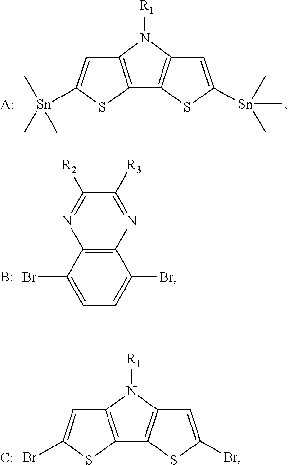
C12=C(SC([Sn](C)(C)C)=C1)C1=C(N2[R1])C=C([Sn](C)(C)C)S1.[A:].B.C12=C(C(Br)=CC=C1Br)N=C([R2])C([R3])=N2.C12=C(SC(Br)=C1)C1=C(N2[R1])C=C(Br)S1.[C:]
